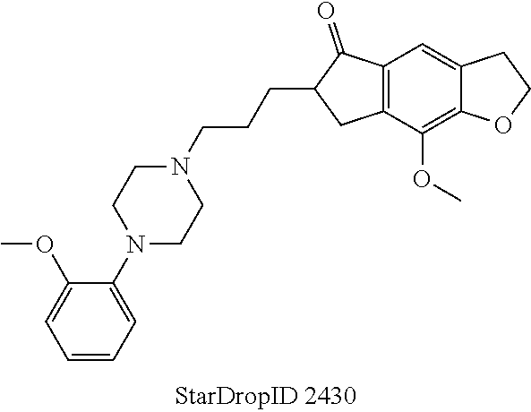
C1=CC=C(N2CCN(CCCC3CC4=C(C3=O)C=C3C(=C4OC)OCC3)CC2)C(OC)=C1
